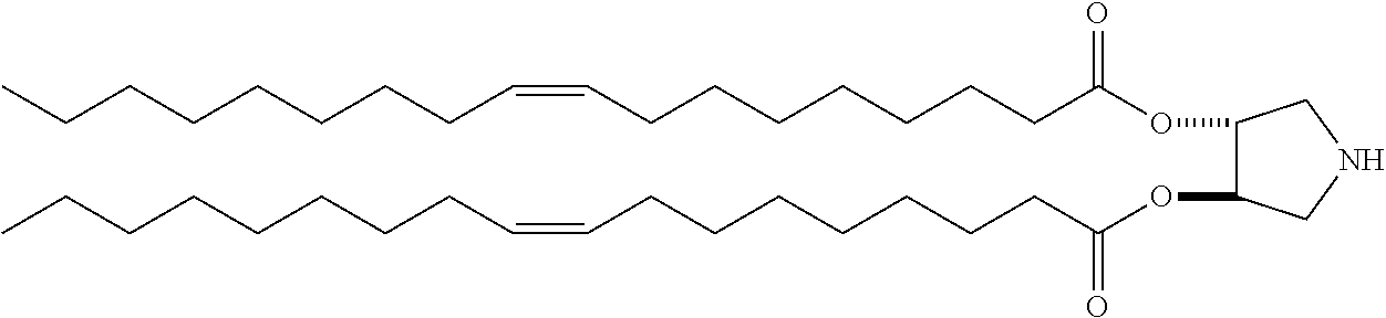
O(C(CCCCCCCC=CCCCCCCCC)=O)C1C(OC(=O)CCCCCCCC=CCCCCCCCC)CNC1
